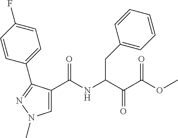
C1(C(NC(C(C(=O)OC)=O)CC2=CC=CC=C2)=O)=CN(C)N=C1C1=CC=C(F)C=C1
